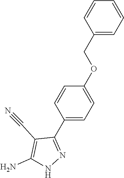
C1(COC2=CC=C(C3=NNC(N)=C3C#N)C=C2)=CC=CC=C1
